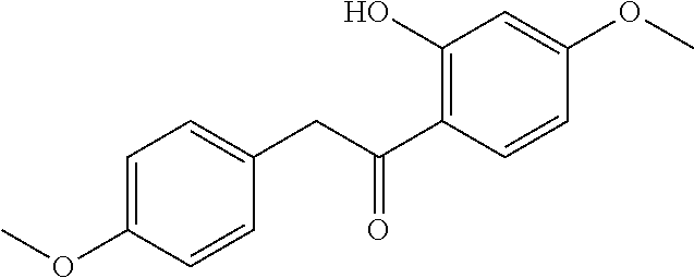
C1(O)=C(C(CC2=CC=C(OC)C=C2)=O)C=CC(OC)=C1
